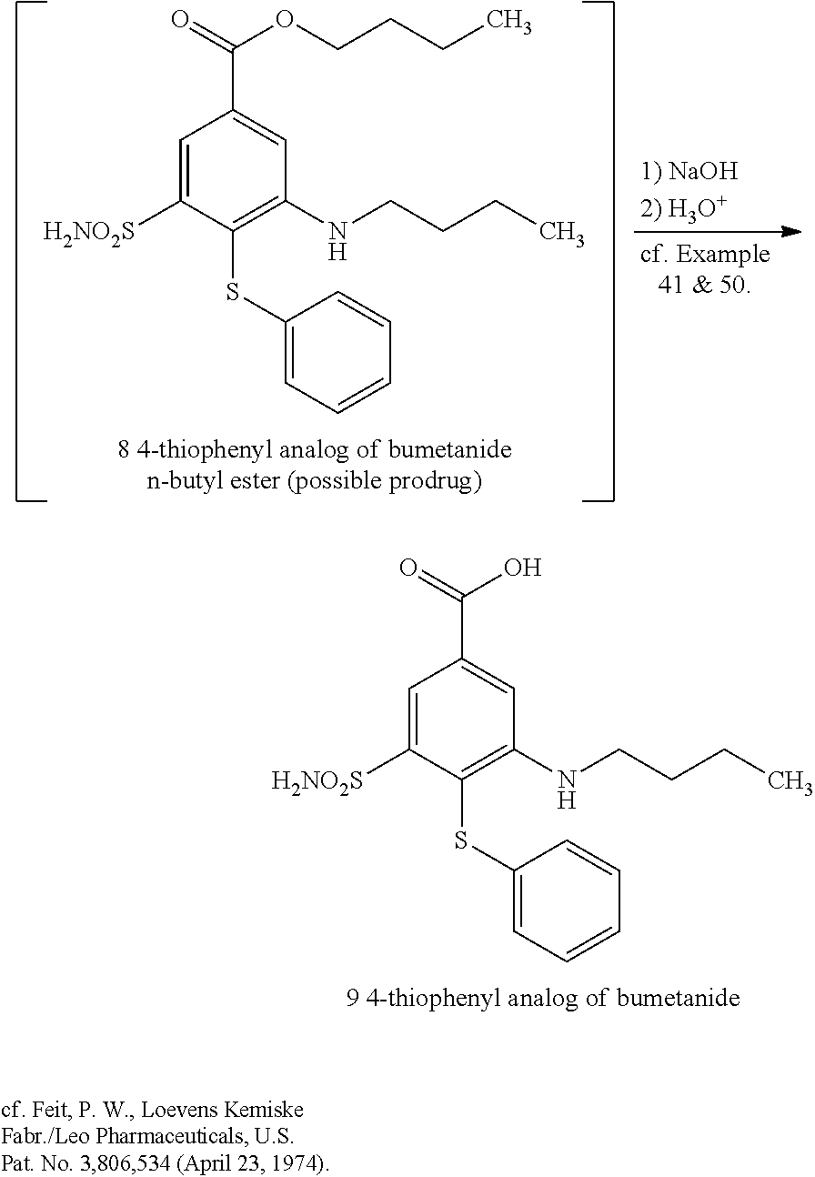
C1=C([H2NO2S])C(SC2=CC=CC=C2)=C(NCCCC)C=C1C(OCCCC)=O.C1=C([H2NO2S])C(SC2=CC=CC=C2)=C(NCCCC)C=C1C(O)=O
